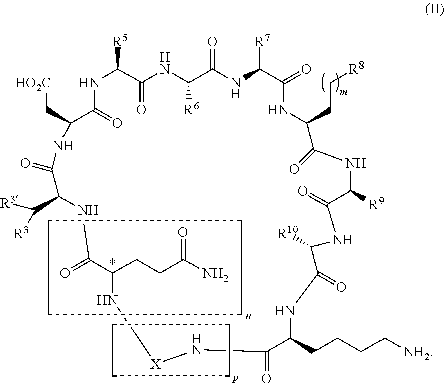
N1C([R5])C(=O)NC([R6])C(=O)NC([R7])C(=O)NC(CC[R8])C(=O)NC([R9])C(=O)NC([R10])C(=O)NC(CCCC[NH2])C(=O)N[X]NC(CCC(N)=O)C(=O)NC(C([R3])[R3])C(=O)NC(C[HO2C])C1=O.C1CCC1.C1CCC1
